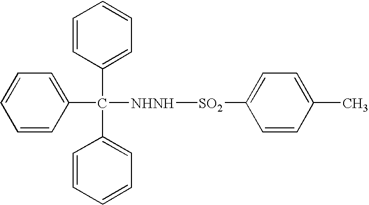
C1(C(C2=CC=CC=C2)(C2=CC=CC=C2)[NHNH][SO2]C2=CC=C(C)C=C2)=CC=CC=C1
